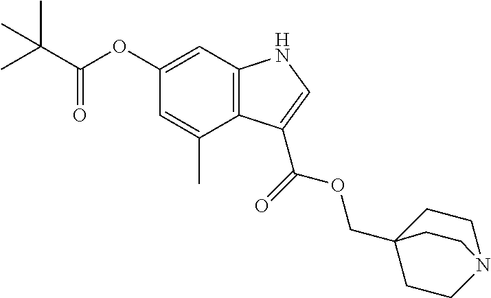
C12=C(C=C(OC(C(C)(C)C)=O)C=C1C)NC=C2C(=O)OCC12CCN(CC1)CC2
